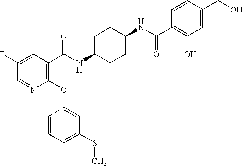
C1=NC(OC2=CC(SC)=CC=C2)=C(C(NC2CCC(NC(C3=C(O)C=C(CO)C=C3)=O)CC2)=O)C=C1F
